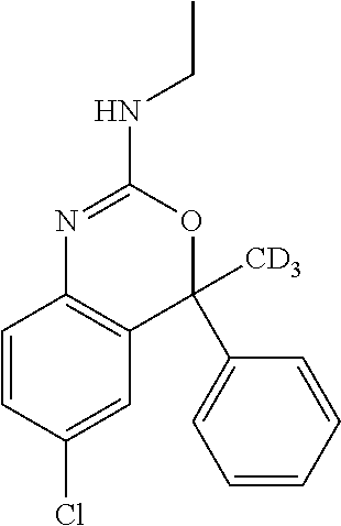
C1=CC(Cl)=CC2=C1N=C(NCC)OC2(C1=CC=CC=C1)[CD3]
